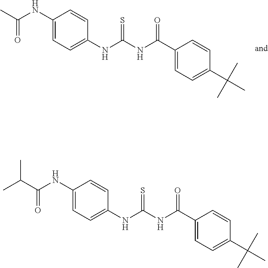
C(NC1=CC=C(NC(NC(C2=CC=C(C(C)(C)C)C=C2)=O)=S)C=C1)(C)=O.C(NC1=CC=C(NC(NC(C2=CC=C(C(C)(C)C)C=C2)=O)=S)C=C1)(C(C)C)=O
